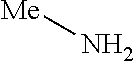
N[Me]
